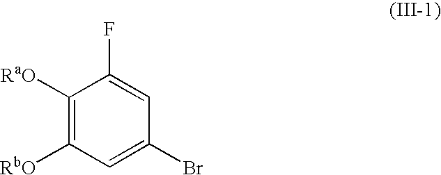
C1([RaO])=C([RbO])C=C(Br)C=C1F
